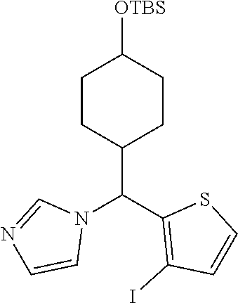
C1CC(C(C2=C(I)C=CS2)N2C=NC=C2)CCC1[OTBS]
